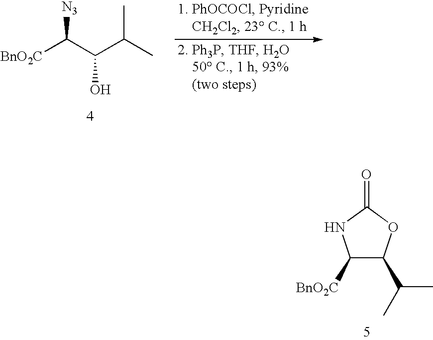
[BnO2C]C(C(C(C)C)O)[N3].C1([BnO2C])C(C(C)C)OC(=O)N1
